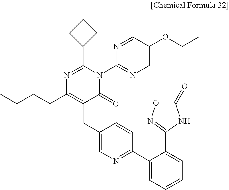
CCCCC1=C(CC2=CN=C(C3=CC=CC=C3C3=NOC(=O)N3)C=C2)C(=O)N(C2=NC=C(OCC)C=N2)C(C2CCC2)=N1
